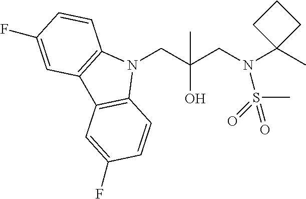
N1(CC(CN(C2(C)CCC2)S(C)(=O)=O)(O)C)C2=C(C3=C1C=CC(F)=C3)C=C(F)C=C2
